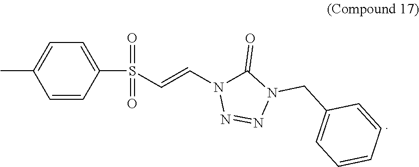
CC1=CC=C(S(=O)(=O)C=CN2C(=O)N(CC3=CC=CC=C3)N=N2)C=C1
